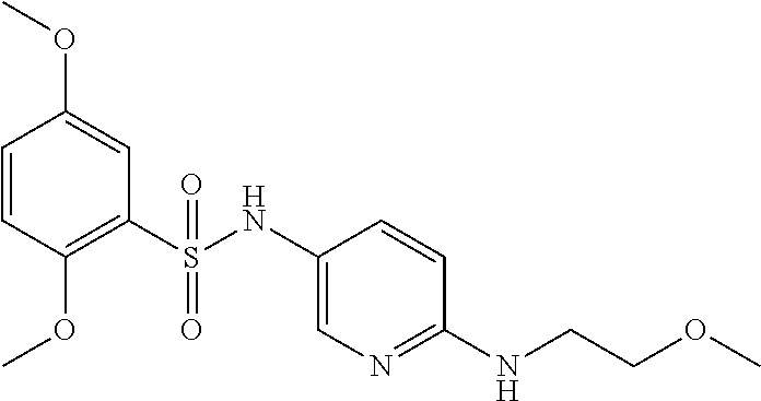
C1=CC(OC)=C(S(NC2=CN=C(NCCOC)C=C2)(=O)=O)C=C1OC
